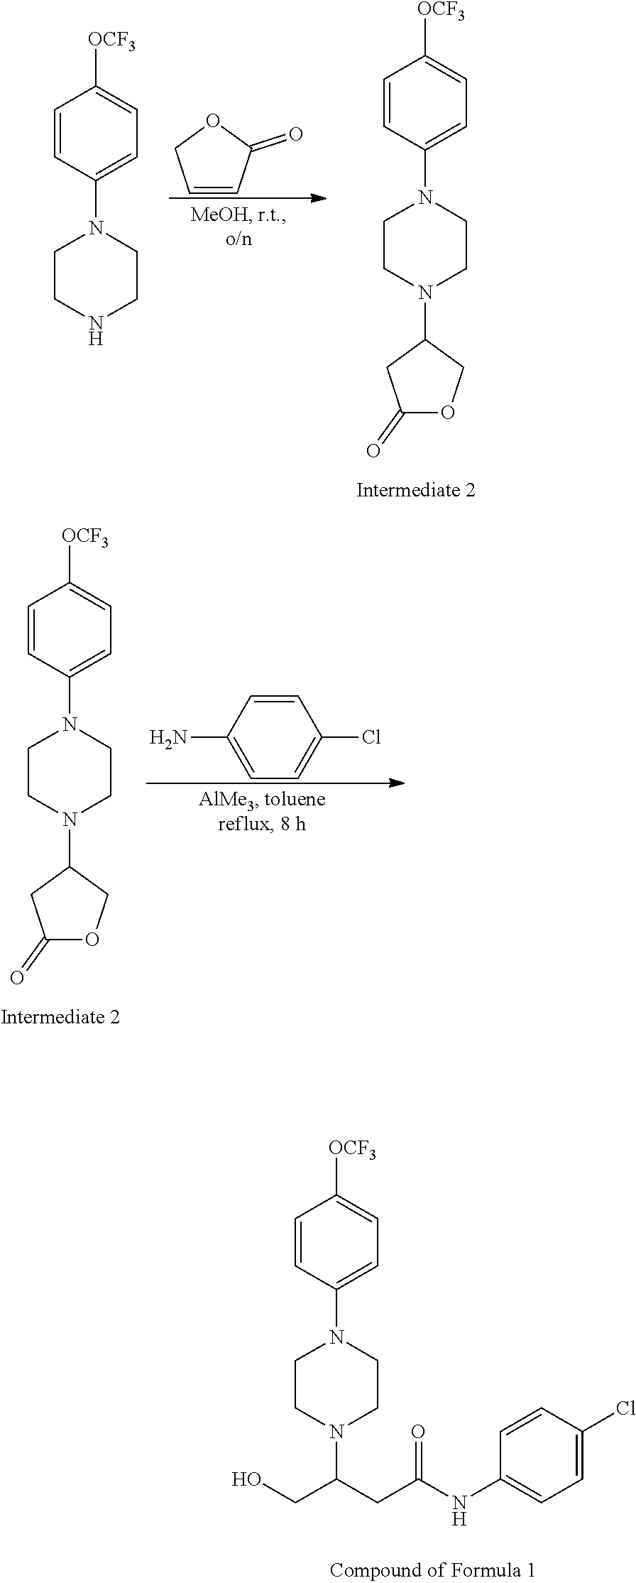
C1=CC(=O)OC1.C1=CC(N2CCN(C3CC(=O)OC3)CC2)=CC=C1[OCF3].C1=CC(N2CCNCC2)=CC=C1[OCF3].C1=CC(N2CCN(C3CC(=O)OC3)CC2)=CC=C1[OCF3].C1=CC(N)=CC=C1Cl.C1=CC(N2CCN(C(CC(NC3=CC=C(Cl)C=C3)=O)CO)CC2)=CC=C1[OCF3]
